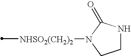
[NHSO2(CH2)2](C)N1CCNC1=O
